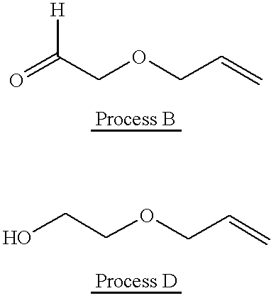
C(COCC=C)(=O)[H].C(OCC=C)CO
